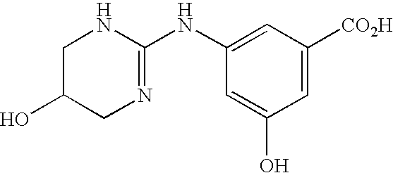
C1=C([CO2H])C=C(NC2=NCC(O)CN2)C=C1O
